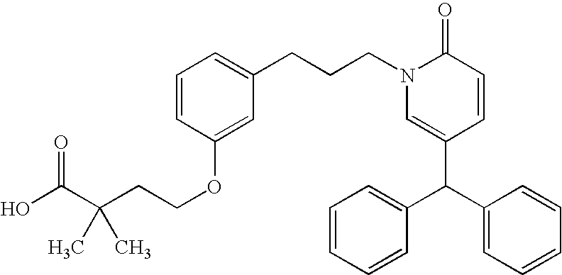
C1(CCCN2C(=O)C=CC(C(C3=CC=CC=C3)C3=CC=CC=C3)=C2)=CC=CC(OCCC(C(O)=O)(C)C)=C1
